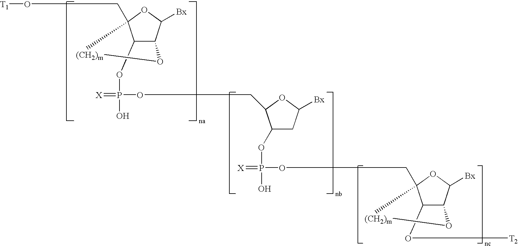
C1(OP(OCC2C(OP(O)(OCC34C(O[T2])C(C([Bx])O3)O[(CH2)m]4)=[X])CC([Bx])O2)(=[X])O)C2C([Bx])OC1(CO[T1])[(CH2)m]O2
